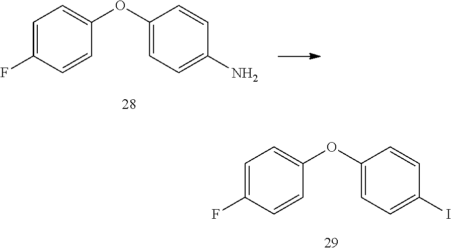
C1(OC2=CC=C(I)C=C2)=CC=C(F)C=C1.C1(OC2=CC=C(N)C=C2)=CC=C(F)C=C1
